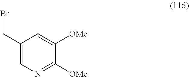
C1(CBr)=CN=C([OMe])C([OMe])=C1
